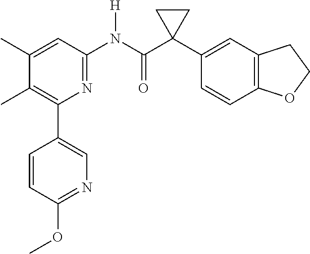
C1(C)=CC(N(C(C2(C3=CC4=C(C=C3)OCC4)CC2)=O)[H])=NC(C2=CN=C(OC)C=C2)=C1C
